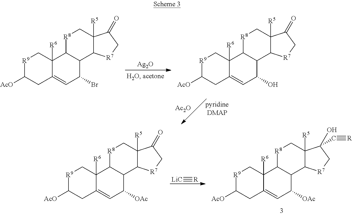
[R9]1C([AcO])CC2=CC([OAc])C3C(C2([R6])C1)[R8]CC1([R5])C3[R7]CC1=O.[R9]1C([AcO])CC2=CC([OAc])C3C(C2([R6])C1)[R8]CC1([R5])C3[R7]CC1(O)C#[R].[R]#[LiC].[Ag2O].[R9]1C([AcO])CC2=CC(Br)C3C(C2([R6])C1)[R8]CC1([R5])C3[R7]CC1=O.[R9]1C([AcO])CC2=CC(O)C3C(C2([R6])C1)[R8]CC1([R5])C3[R7]CC1=O.[Ac2O]
